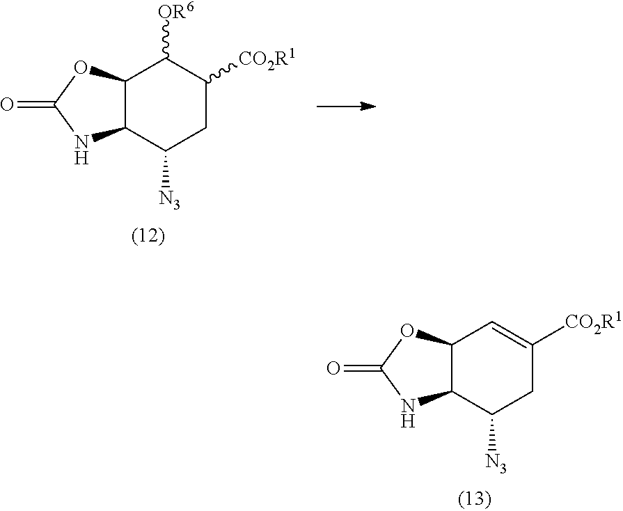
O=C1NC2C(O1)C([OR6])C([CO2R1])CC2[N3].O=C1NC2C(O1)C=C([CO2R1])CC2[N3]
